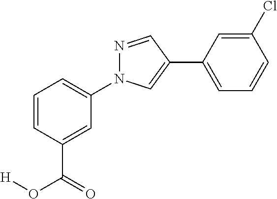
C1=CC=C(N2N=CC(C3=CC=CC(Cl)=C3)=C2)C=C1C(O[H])=O
